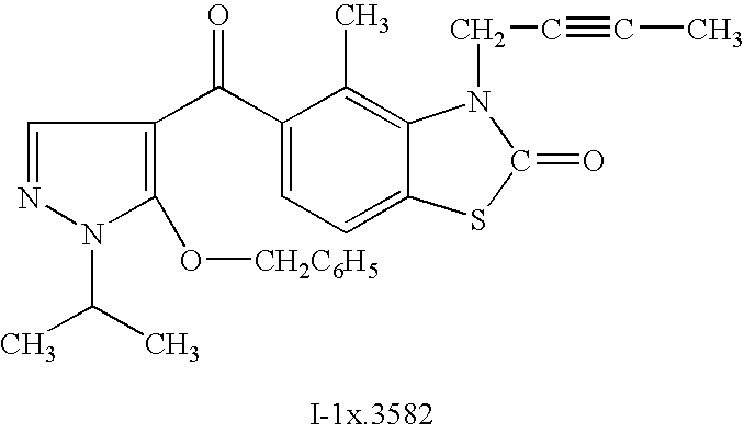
N1(C(C)C)C(O[CH2C6H5])=C(C(C2=CC=C3C(=C2C)N(CC#CC)C(=O)S3)=O)C=N1
